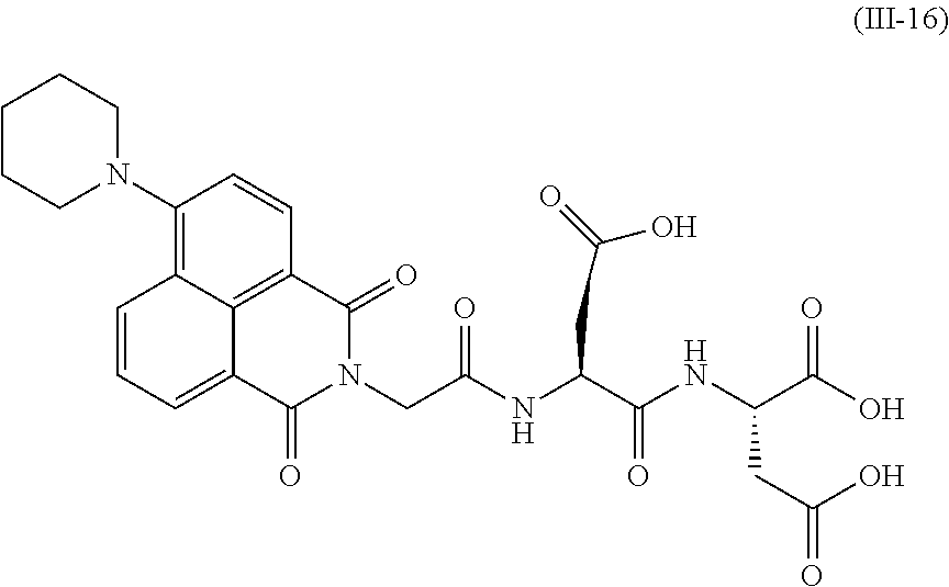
C12=C(N3CCCCC3)C=CC3=C1C(=CC=C2)C(=O)N(CC(NC(C(NC(C(O)=O)CC(=O)O)=O)CC(=O)O)=O)C3=O
